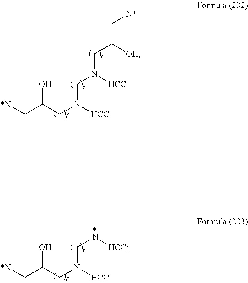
[*N]CC(CN([HCC])CN([HCC])CC([OH])C[N*])O.[*N]CC(CN([HCC])C[*N][HCC])O
